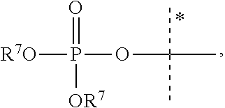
CC(C)(C)OP([R7O])(=O)[OR7]
